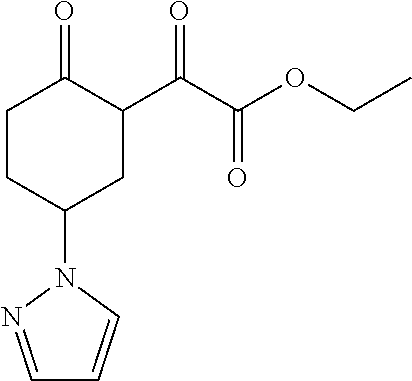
C1=NN(C2CC(C(C(=O)OCC)=O)C(=O)CC2)C=C1
